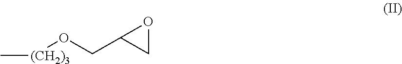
C[(CH2)3]OCC1OC1
